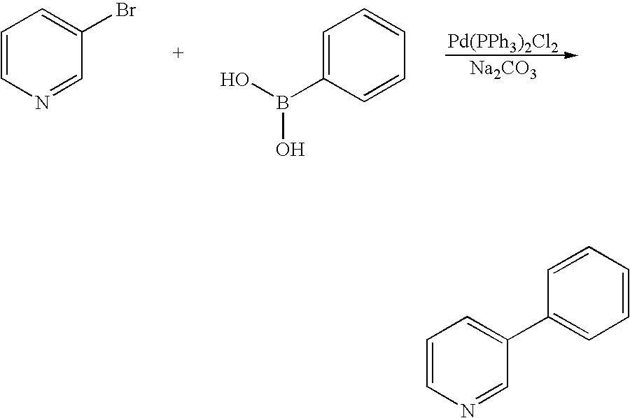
[Pd(PPh3)2Cl2].[Na2CO3].C1=CN=CC(Br)=C1.C1=C(B(O)O)C=CC=C1.C1=CN=CC(C2=CC=CC=C2)=C1
